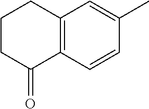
C1=CC2=C(C=C1C)CCCC2=O
